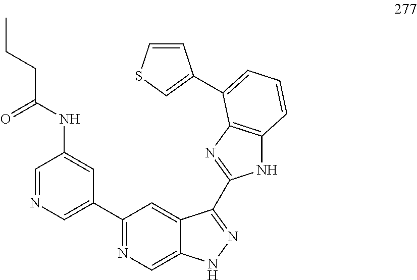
C1=NC=C(C2=NC=C3C(=C2)C(C2=NC4=C(N2)C=CC=C4C2=CSC=C2)=NN3)C=C1NC(CCC)=O
